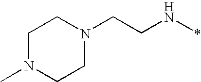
C(N*)CN1CCN(C)CC1
